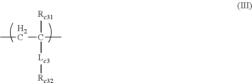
[Rc31]C([Lc3][Rc32])(C)CC
